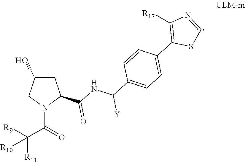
C1C(O)CN(C(C([R9])([R11])[R10])=O)C1C(NC(C1=CC=C(C2=C([R17])N=CS2)C=C1)[Y])=O
